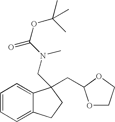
C1=CC=C2C(=C1)C(CC1OCCO1)(CN(C(OC(C)(C)C)=O)C)CC2
